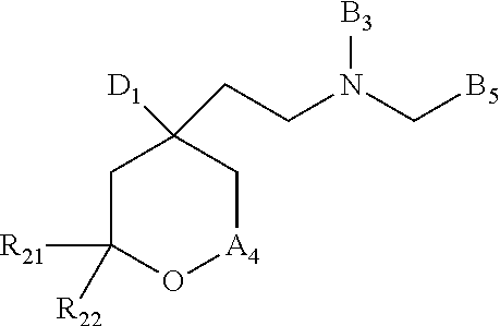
C1C([R21])([R22])O[A4]CC1([D1])CCN(C[B5])[B3]
